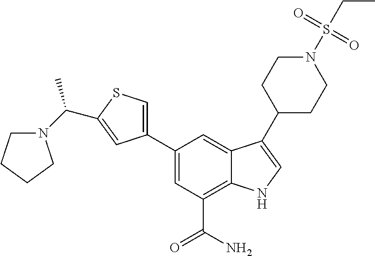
C1=C(C2=CSC(C(C)N3CCCC3)=C2)C=C2C(=C1C(N)=O)NC=C2C1CCN(S(CC)(=O)=O)CC1
